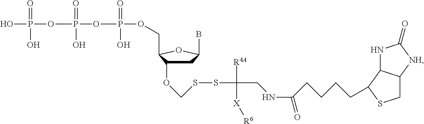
C1C(OCSSC(CNC(CCCCC2C3NC(=O)[NH]C3CS2)=O)([R4A])[X][R6])C(COP(OP(OP(O)(O)=O)(=O)O)(=O)O)OC1B
